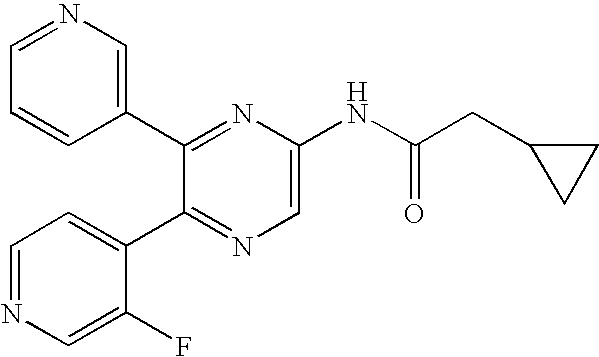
C1(C2=NC(NC(CC3CC3)=O)=CN=C2C2=CC=NC=C2F)=CN=CC=C1
